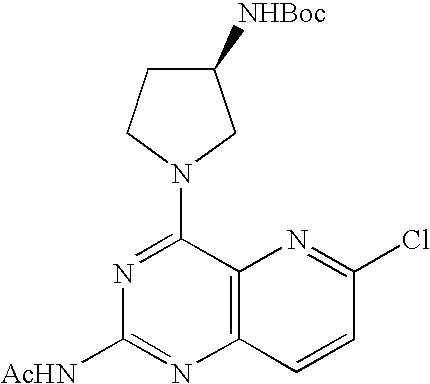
N1=C(N2CCC([NHBoc])C2)C2=C(N=C1[AcHN])C=CC(Cl)=N2
